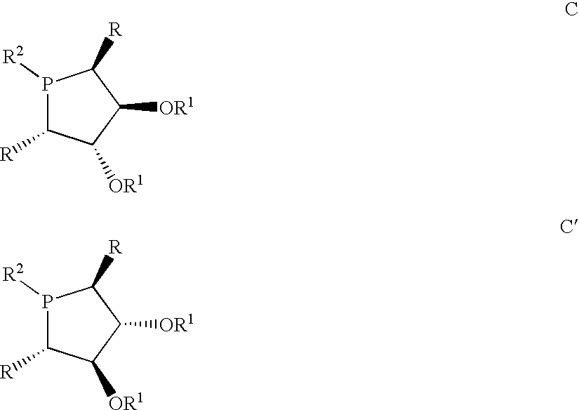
P1([R2])C([R])C([OR1])C([OR1])C1[R].P1([R2])C([R])C([OR1])C([OR1])C1[R]
